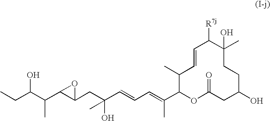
OC(C(C)C1C(CC(O)(C)C=CC=C(C)C2OC(=O)CC(O)CCC(C)(O)C([R7j])C=CC2C)O1)CC
